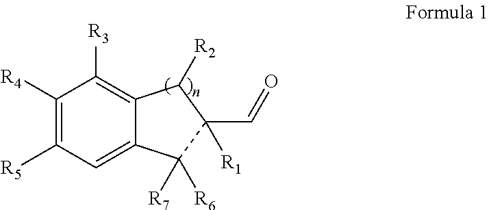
C1([R4])=C([R5])C=C2C(=C1[R3])C([R2])C(C=O)([R1])C2([R7])[R6]
